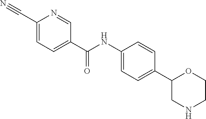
C1(C#N)=CC=C(C(NC2=CC=C(C3CNCCO3)C=C2)=O)C=N1
